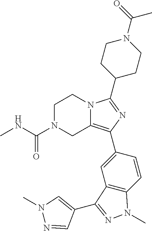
C1N(C(NC)=O)CC2=C(C3=CC4=C(C=C3)N(C)N=C4C3=CN(C)N=C3)N=C(C3CCN(C(=O)C)CC3)N2C1
